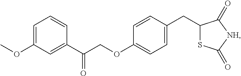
C1=C(OC)C=C(C(=O)COC2=CC=C(CC3SC(=O)[NH]C3=O)C=C2)C=C1
